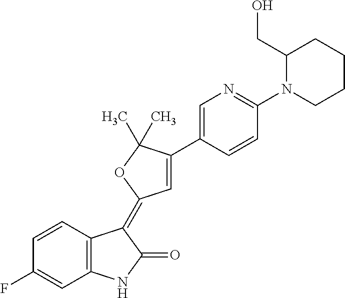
C1=CC2=C(C=C1F)NC(=O)C2=C1C=C(C2=CN=C(N3CCCCC3CO)C=C2)C(C)(C)O1
